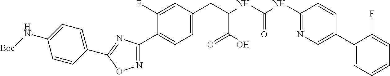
C1=C(F)C(C2=NOC(C3=CC=C(N[Boc])C=C3)=N2)=CC=C1CC(C(=O)O)NC(=O)NC1=NC=C(C2=CC=CC=C2F)C=C1
